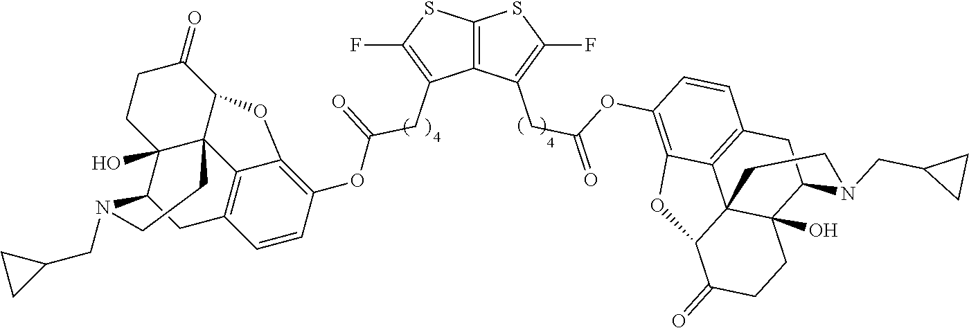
FC1=C(CC(=O)OC2=C3C4=C(C=C2)CC2C5(O)C4(C(C(=O)CC5)O3)CCN2CC2CC2)C2=C(S1)SC(F)=C2CC(OC1=C2C3=C(C=C1)CC1C4(O)C3(C(C(=O)CC4)O2)CCN1CC1CC1)=O
